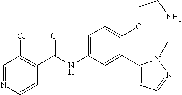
C1=NC=CC(C(=O)NC2=CC=C(OCCN)C(C3=CC=NN3C)=C2)=C1Cl
